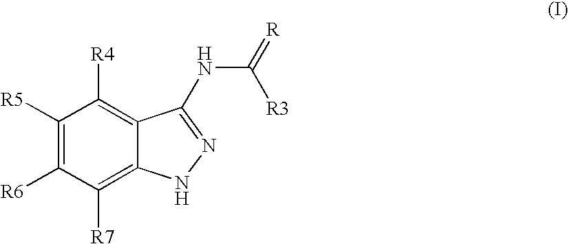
C1([R5])=C([R6])C([R7])=C2C(=C1[R4])C(NC(=[R])[R3])=NN2
